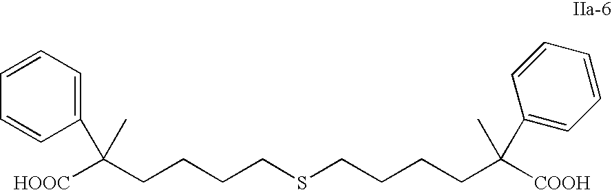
[HOOC]C(CCCCSCCCCC([COOH])(C)C1=CC=CC=C1)(C)C1=CC=CC=C1
